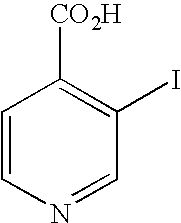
C1=CN=CC(I)=C1[CO2H]
